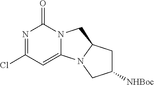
C1([NHBoc])CC2N(C1)C1=CC(Cl)=NC(=O)N1C2
